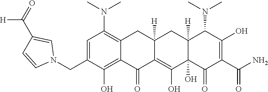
C1=C(CN2C=C(C([H])=O)C=C2)C(O)=C2C(=C1N(C)C)CC1([H])C(=C(O)C3(O)C([H])(C1)C(N(C)C)C(O)=C(C(N)=O)C3=O)C2=O
